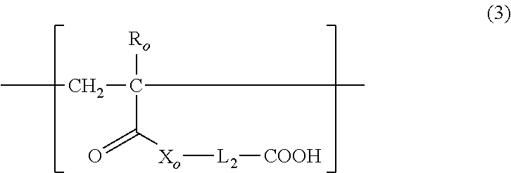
CCC([Ro])(C([Xo][L2][COOH])=O)C
